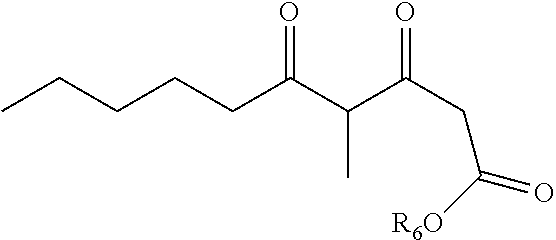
CCCCCC(C(C(CC(=O)[R6O])=O)C)=O
